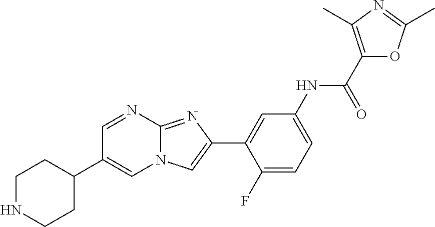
C1=NC2=NC(C3=CC(NC(=O)C4=C(C)N=C(C)O4)=CC=C3F)=CN2C=C1C1CCNCC1
